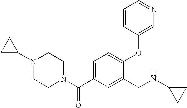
C1=C(C(N2CCN(C3CC3)CC2)=O)C=C(CNC2CC2)C(OC2=CN=CC=C2)=C1
